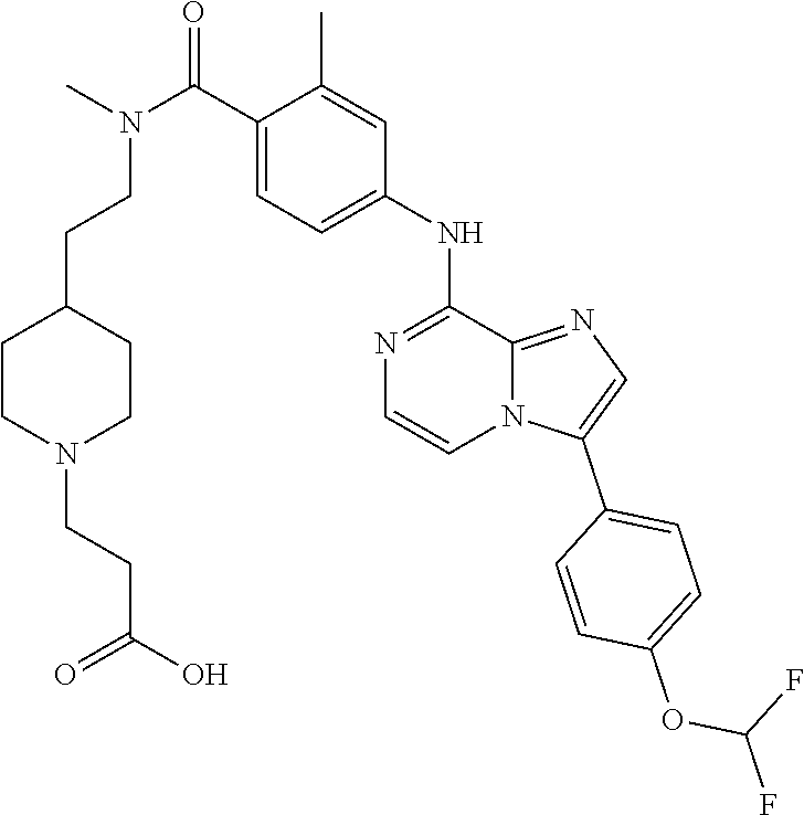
C1(C(N(C)CCC2CCN(CCC(O)=O)CC2)=O)=CC=C(NC2=NC=CN3C2=NC=C3C2=CC=C(OC(F)F)C=C2)C=C1C
